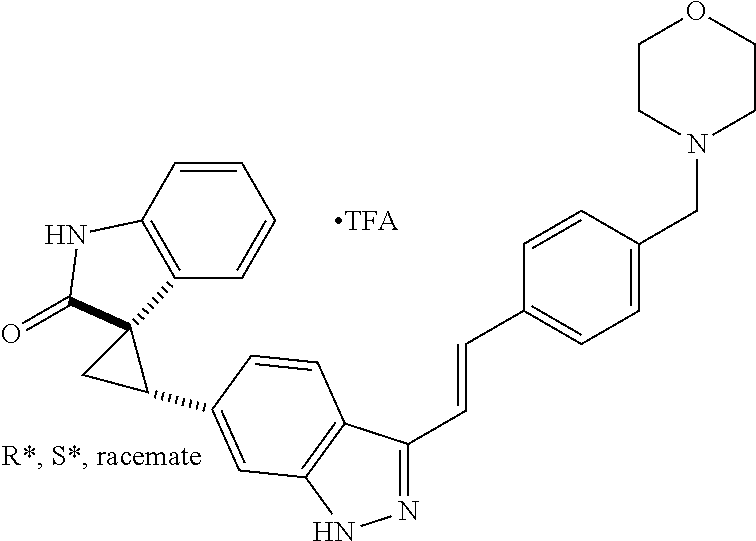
C1=CC2=C(C=C1)C1(C(=O)N2)CC1C1=CC2=C(C(C=CC3=CC=C(CN4CCOCC4)C=C3)=NN2)C=C1
